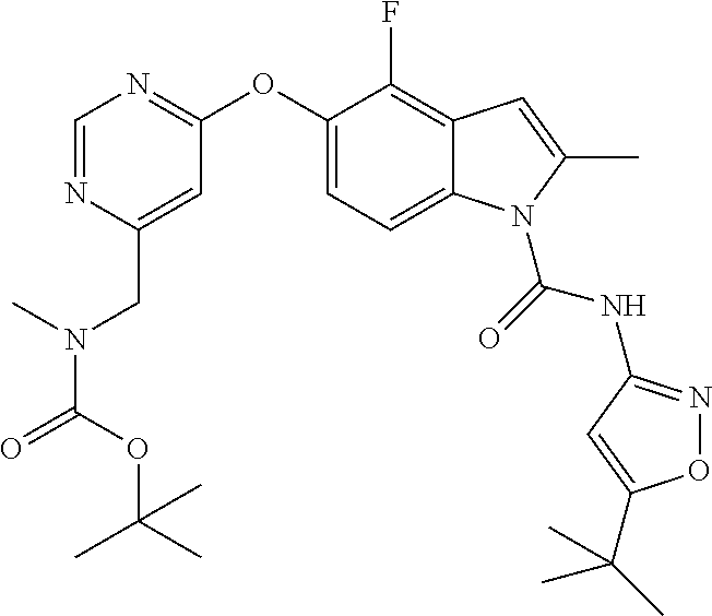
C1=NC(CN(C(OC(C)(C)C)=O)C)=CC(OC2=CC=C3C(=C2F)C=C(C)N3C(=O)NC2=NOC(C(C)(C)C)=C2)=N1
